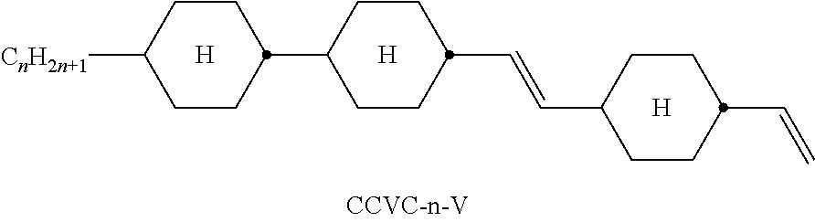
[H].C1CC([CnH2n+1])CCC1C1CCC(C=CC2CCC(C=C)CC2)CC1.[H].[H]
